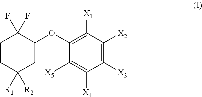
C1([X3])=C([X2])C([X1])=C(OC2C(F)(F)CCC([R1])([R2])C2)C([X5])=C1[X4]
